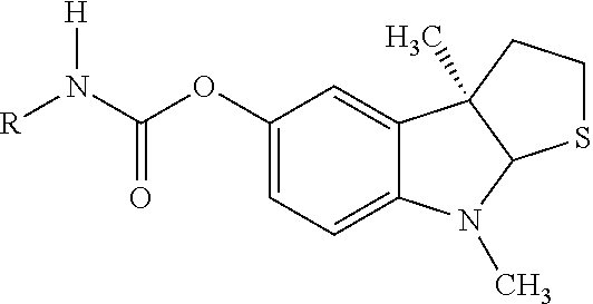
C1(OC(N([R])[H])=O)=CC=C2C(=C1)C1(C)C(N2C)SCC1
